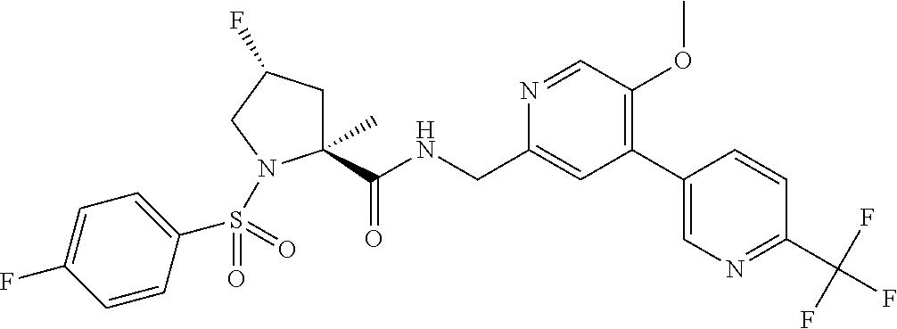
C1(C(NCC2=CC(C3=CN=C(C(F)(F)F)C=C3)=C(OC)C=N2)=O)(C)CC(F)CN1S(C1=CC=C(F)C=C1)(=O)=O
